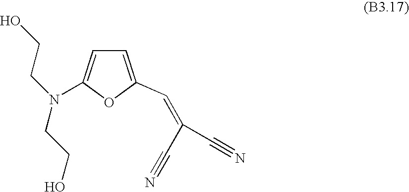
C1=C(C=C(C#N)C#N)OC(N(CCO)CCO)=C1
